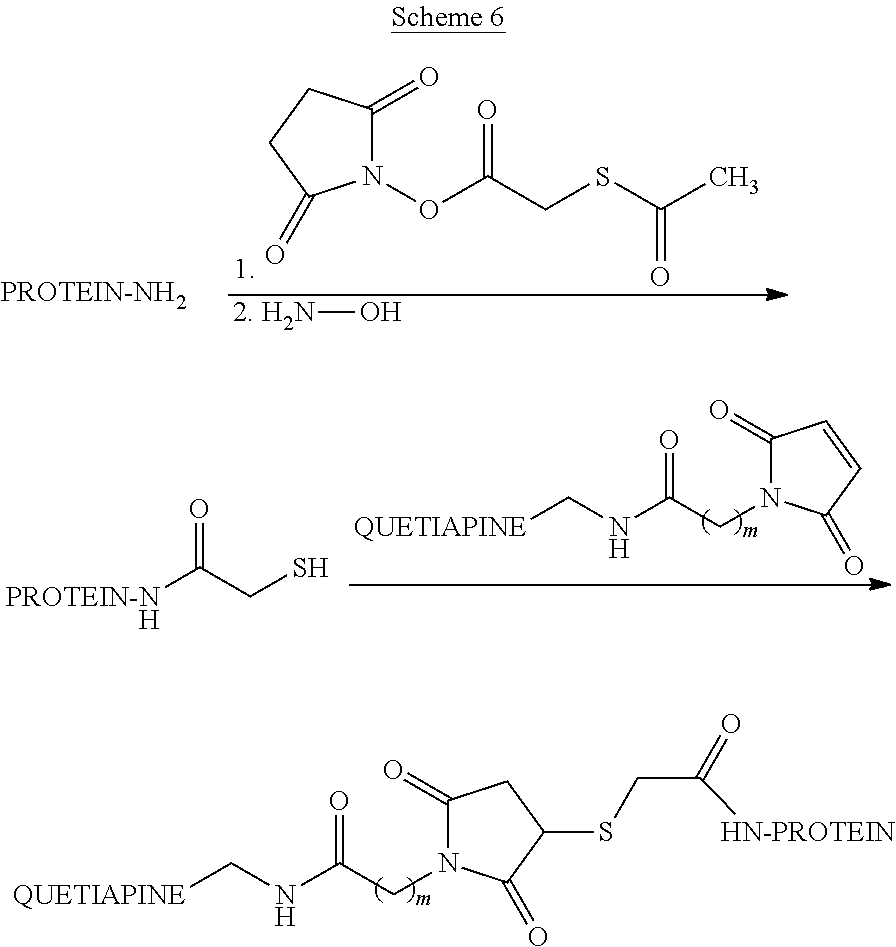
N1(OC(CSC(C)=O)=O)C(=O)CCC1=O.[2. H2N]O.O=C(CS)[PROTEIN-NH].C1(=O)N(CC(NC[QUETIAPINE])=O)C(=O)C=C1.C1(=O)N(CC(NC[QUETIAPINE])=O)C(=O)C(SCC(=O)[HN-PROTEIN])C1
